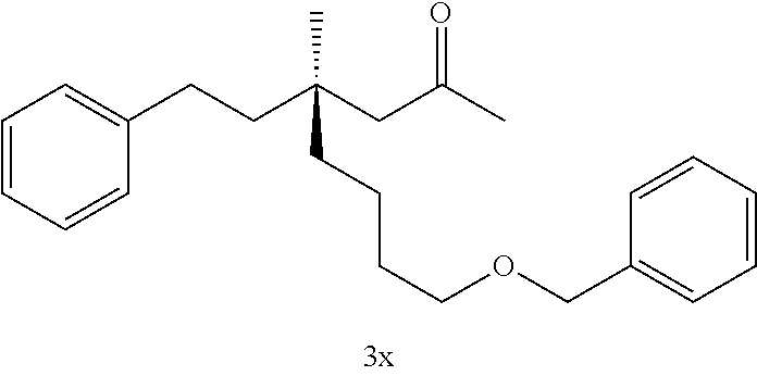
C1=CC=CC(CCC(CC(C)=O)(CCCCOCC2=CC=CC=C2)C)=C1
